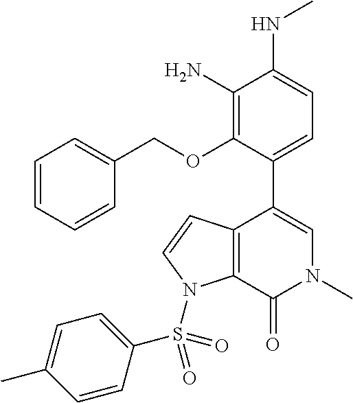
C1=CC=CC(COC2=C(N)C(NC)=CC=C2C2=CN(C)C(=O)C3=C2C=CN3S(=O)(=O)C2=CC=C(C)C=C2)=C1
